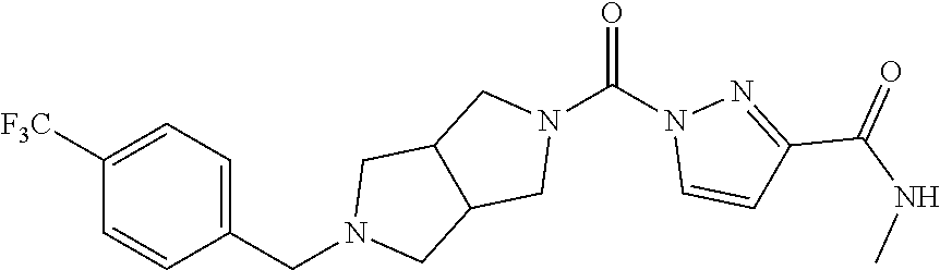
C1([F3C])=CC=C(CN2CC3C(C2)CN(C(N2C=CC(C(NC)=O)=N2)=O)C3)C=C1
